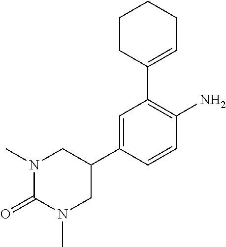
N1(C)C(=O)N(C)CC(C2=CC(C3=CCCCC3)=C(N)C=C2)C1
